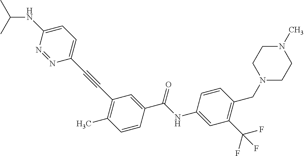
C(C1=CC(C#CC2=CC=C(NC(C)C)N=N2)=C(C)C=C1)(NC1=CC(C(F)(F)F)=C(CN2CCN(C)CC2)C=C1)=O
